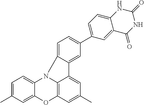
C1=C2C(=CC(C3=CC=C4C(=C3)C(=O)NC(=O)N4)=C1)C1=CC(C)=CC3=C1N2C1=CC=C(C)C=C1O3
